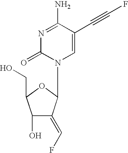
N1=C(N)C(C#CF)=CN(C2C(=CF)C(O)C(CO)O2)C1=O
